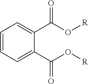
C1=CC=C(C(O[R])=O)C(C(O[R])=O)=C1
